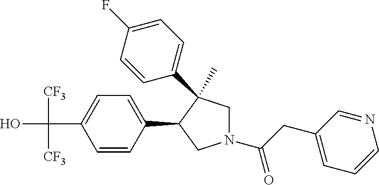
C(C1=CC=C(C2CN(C(CC3=CC=CN=C3)=O)CC2(C)C2=CC=C(F)C=C2)C=C1)(O)([CF3])[CF3]
